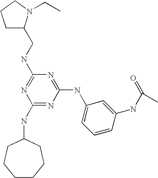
C1(NC2CCCCCC2)=NC(NC2=CC=CC(NC(=O)C)=C2)=NC(NCC2CCCN2CC)=N1
